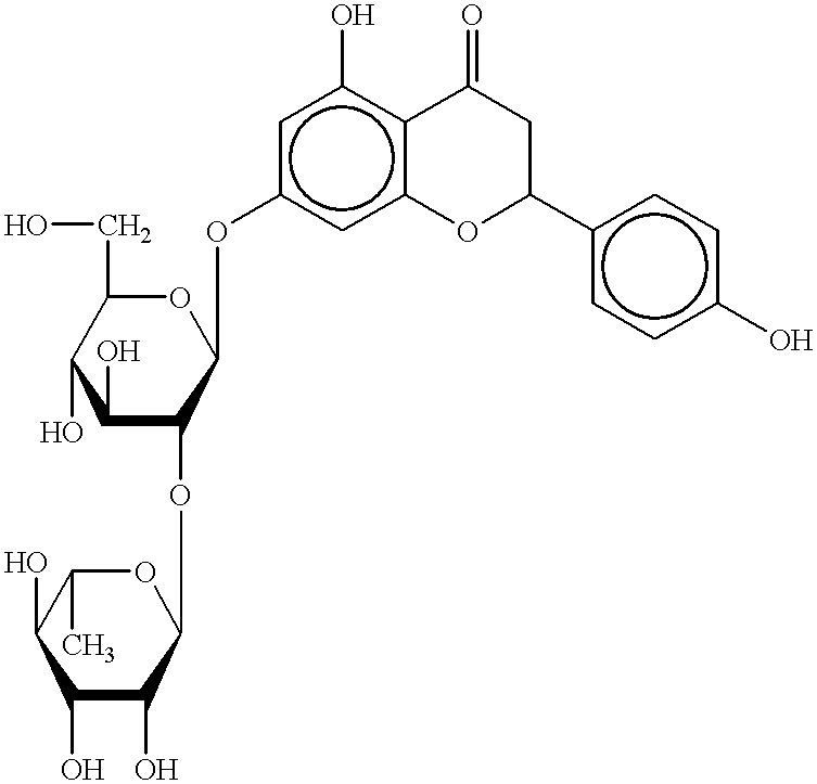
c1c(OC2C(OC3C(O)C(O)C(O)C(C)O3)C(O)C(O)C(CO)O2)cc2c(c1O)C(=O)CC(c1ccc(O)cc1)O2
